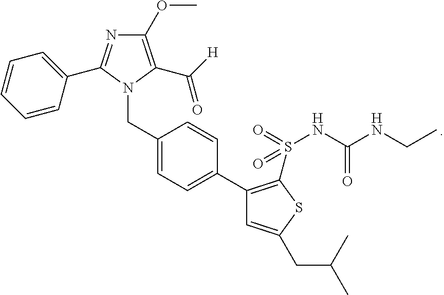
C1(OC)=C(C([H])=O)N(CC2=CC=C(C3=C(S(NC(NCC)=O)(=O)=O)SC(CC(C)C)=C3)C=C2)C(C2=CC=CC=C2)=N1
